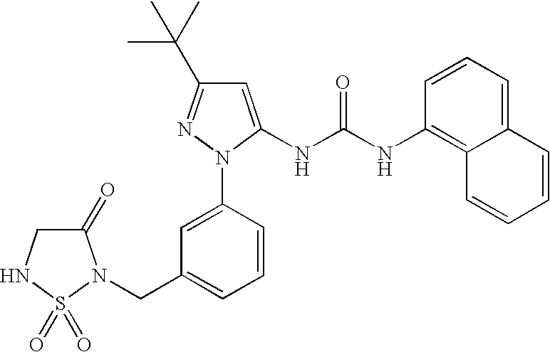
C1=C(N2C(NC(NC3=C4C(=CC=C3)C=CC=C4)=O)=CC(C(C)(C)C)=N2)C=CC=C1CN1C(=O)CNS1(=O)=O
